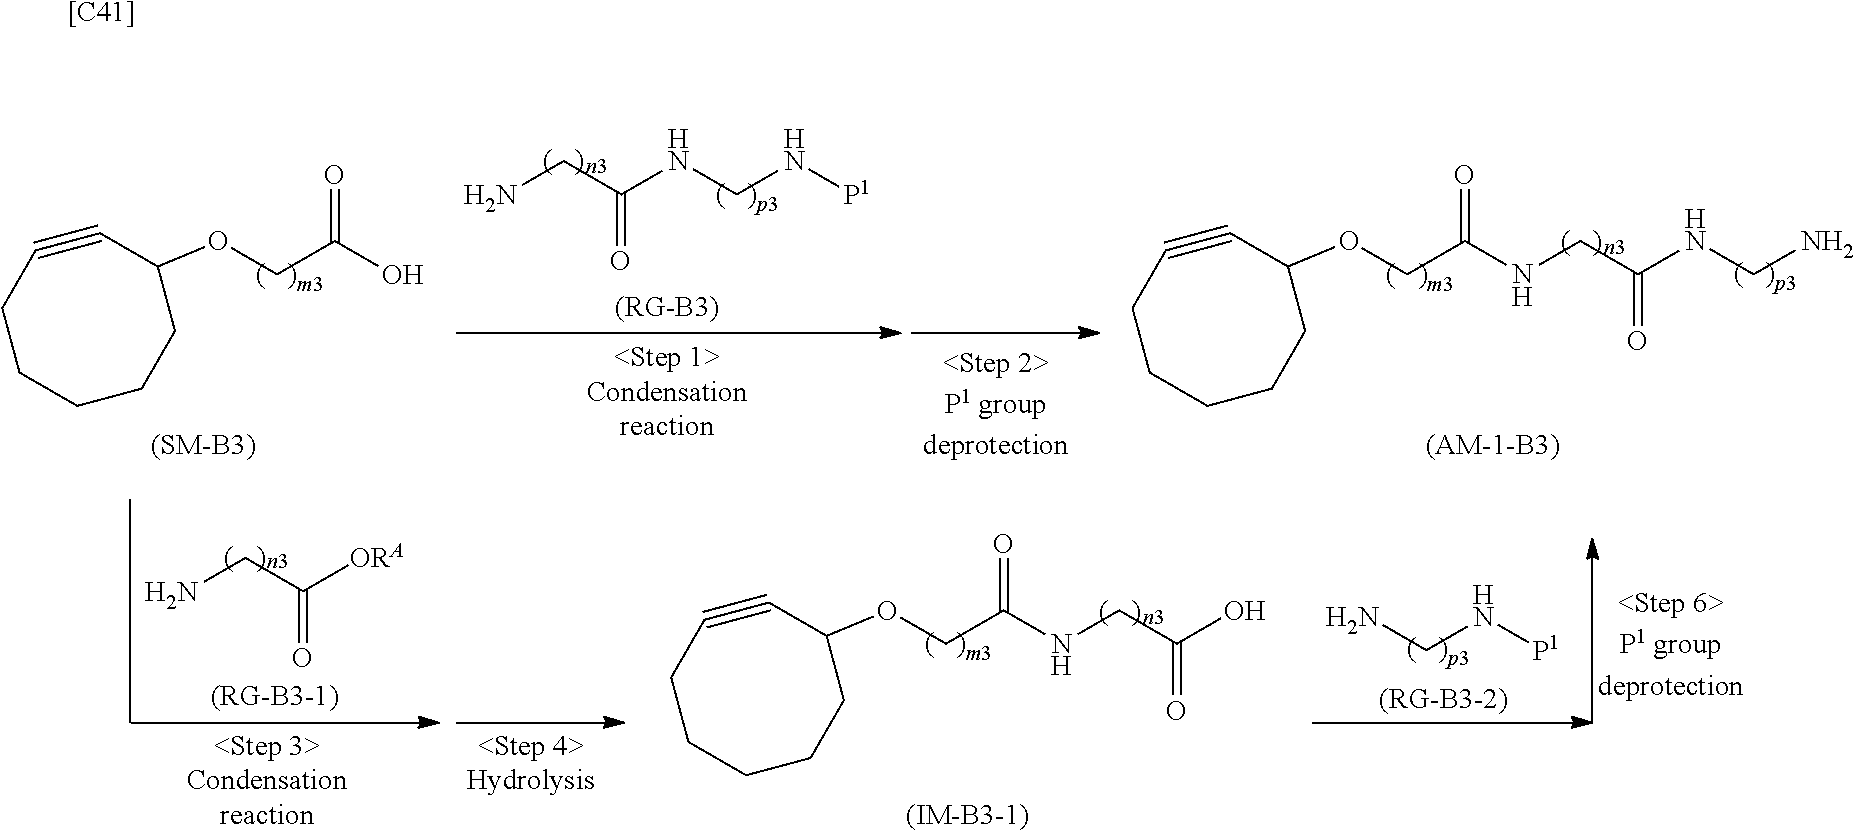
C1#CCCCCCC1OCC(O)=O.NCC(NCN[P1])=O.C1#CCCCCCC1OCC(=O)NCC(NCN)=O.C1#CCCCCCC1OCC(=O)NCC(O)=O.NCC([ORA])=O.NCN[P1].[[C41]]
